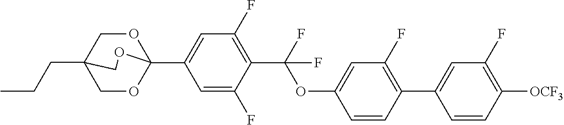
CCCC12COC(C3=CC(F)=C(C(OC4=CC(F)=C(C5=CC(F)=C([OCF3])C=C5)C=C4)(F)F)C(F)=C3)(OC1)OC2
